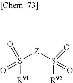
O=S([Z]S([R92])(=O)=O)(=O)[R91]
